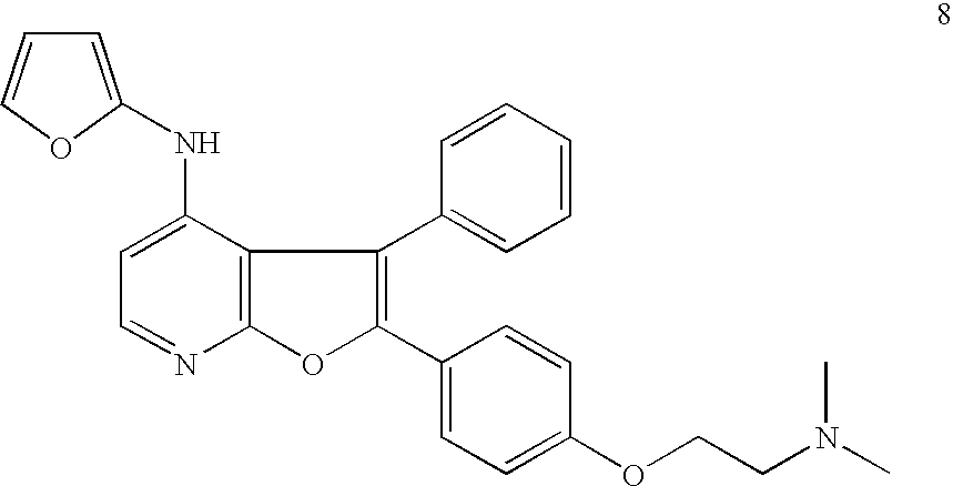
C1=C(NC2=CC=CO2)C2=C(N=C1)OC(C1=CC=C(OCCN(C)C)C=C1)=C2C1=CC=CC=C1
